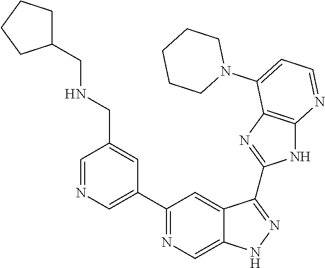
C1=NC=C(C2=NC=C3C(=C2)C(C2=NC4=C(N2)N=CC=C4N2CCCCC2)=NN3)C=C1CNCC1CCCC1
